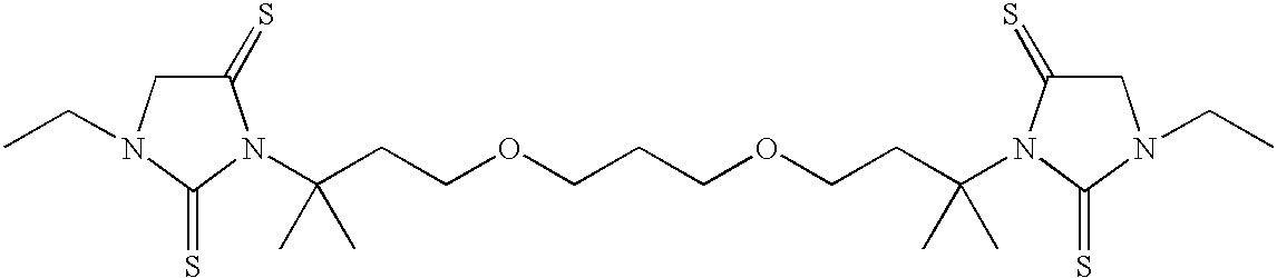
C(CCOCCCOCCC(C)(C)N1C(=S)CN(CC)C1=S)(C)(C)N1C(=S)CN(CC)C1=S
